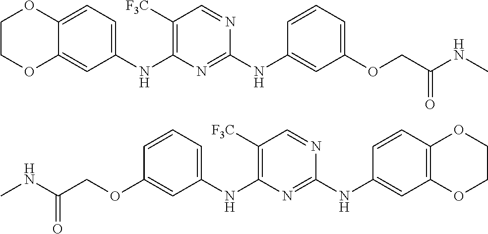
C12=CC=C(NC3=C([F3C])C=NC(NC4=CC(OCC(=O)NC)=CC=C4)=N3)C=C1OCCO2.C1=CC=C(NC2=C([F3C])C=NC(NC3=CC4=C(C=C3)OCCO4)=N2)C=C1OCC(NC)=O
